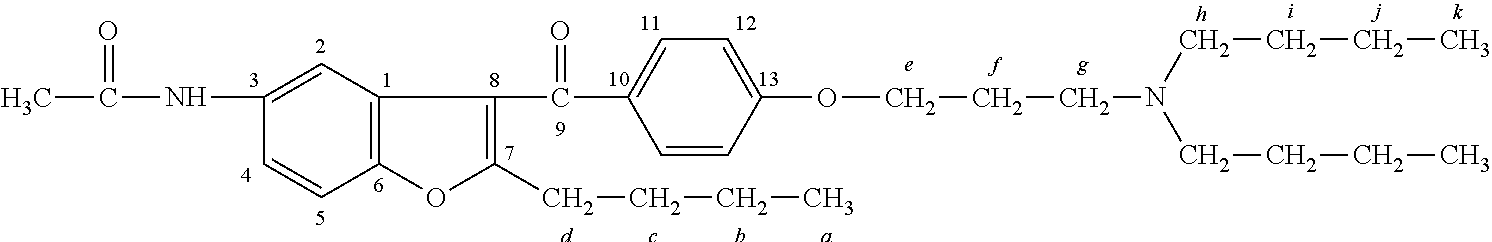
C1(NC(=O)C)=CC2=C(C=C1)OC(CCCC)=C2C(C1=CC=C(OCCCN(CCCC)CCCC)C=C1)=O
